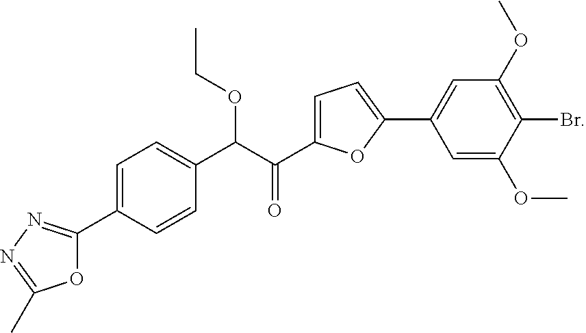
O1C(C2=CC=C(C(C(C3=CC=C(C4=CC(OC)=C(Br)C(OC)=C4)O3)=O)OCC)C=C2)=NN=C1C
